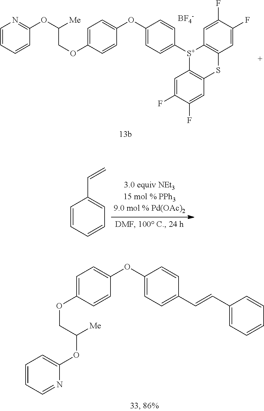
C1=CC=CC(OC([Me])COC2=CC=C(OC3=CC=C([S+]4C5=C(SC6=C4C=C(F)C(F)=C6)C=C(F)C(F)=C5)C=C3)C=C2)=N1.[BF4-].C1=CC=CC=C1C=C.C1=C(OCC([Me])OC2=CC=CC=N2)C=CC(OC2=CC=C(C=CC3=CC=CC=C3)C=C2)=C1
